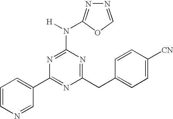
C1(C2=CC=CN=C2)=NC(CC2=CC=C([CN])C=C2)=NC(N([H])C2=NN=CO2)=N1
